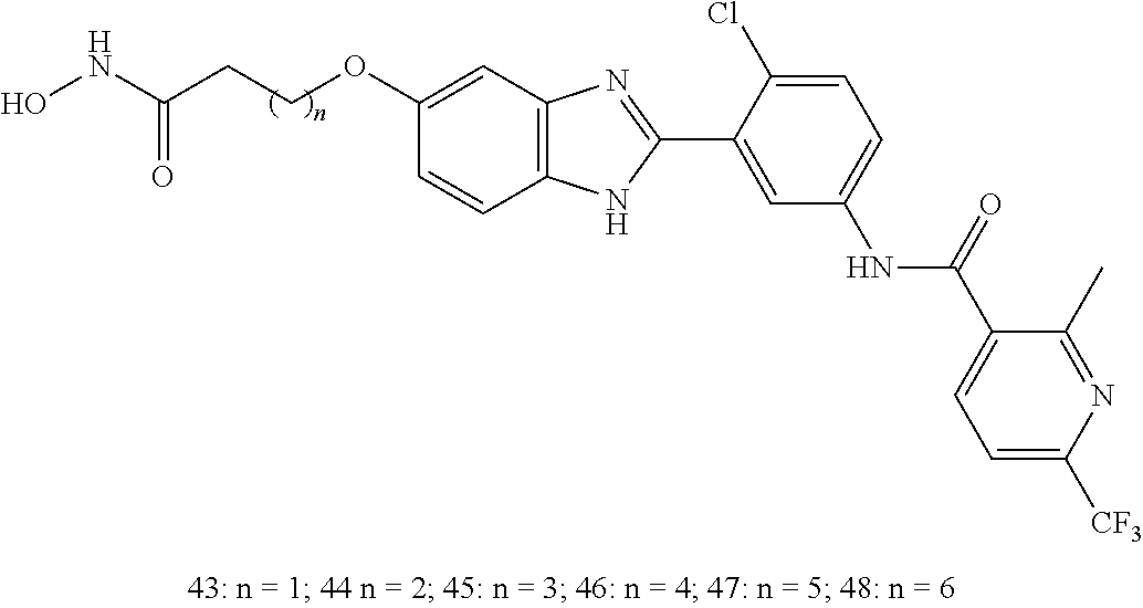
C1(C2=CC(NC(C3=CC=C([CF3])N=C3C)=O)=CC=C2Cl)=NC2=C(N1)C=CC(OCCC(=O)NO)=C2
